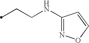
C(CNC1=NOC=C1)C
